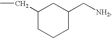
CCC1CCCC(C[NH2])C1
